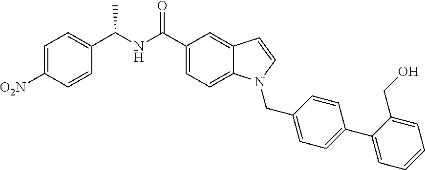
C1=C([O2N])C=CC(C(NC(C2=CC=C3C(=C2)C=CN3CC2=CC=C(C3=CC=CC=C3CO)C=C2)=O)C)=C1
